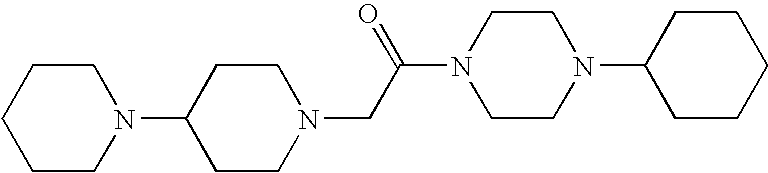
C1(N2CCCCC2)CCN(CC(N2CCN(C3CCCCC3)CC2)=O)CC1
